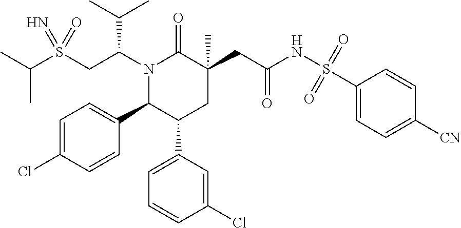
S(CC(N1C(=O)C(CC(=O)NS(C2=CC=C([CN])C=C2)(=O)=O)(C)CC(C2=CC=CC(Cl)=C2)C1C1=CC=C(Cl)C=C1)C(C)C)(=N)(=O)C(C)C
